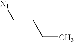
C(CCC)[X1]
